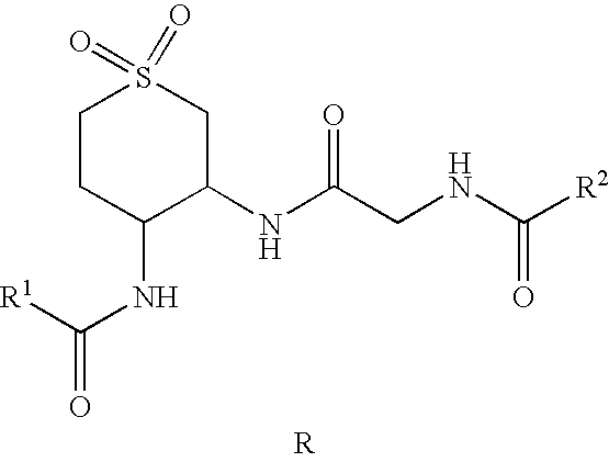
[R].N(C(CNC([R2])=O)=O)C1CS(=O)(=O)CCC1NC([R1])=O
